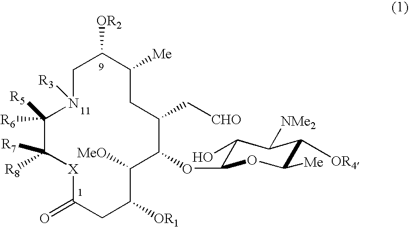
C1N([R3])C([R5])([R6])C([R7])([R8])[X]C(=O)CC([OR1])C([MeO])C(OC2C(O)C([NMe2])C([OR4])C([Me])O2)C(C[CHO])CC([Me])C1[OR2]
